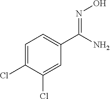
C1=C(Cl)C(Cl)=CC(C(N)=NO)=C1
